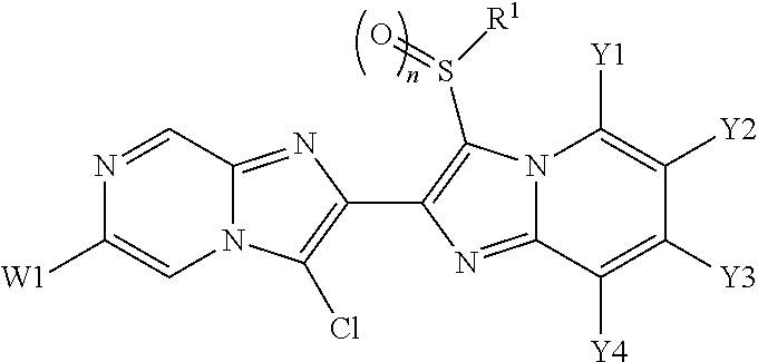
N1=CC2=NC(C3=C(S([R1])=O)N4C(=N3)C([Y4])=C([Y3])C([Y2])=C4[Y1])=C(Cl)N2C=C1[W1]
